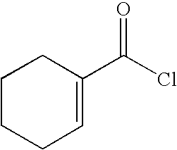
C1(C(Cl)=O)=CCCCC1
